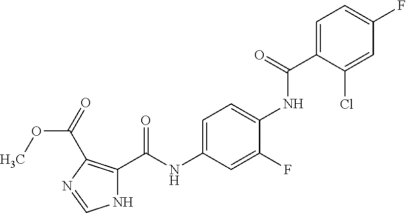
C1=C(C(NC2=CC=C(NC(C3=C(C(=O)OC)N=CN3)=O)C=C2F)=O)C(Cl)=CC(F)=C1
